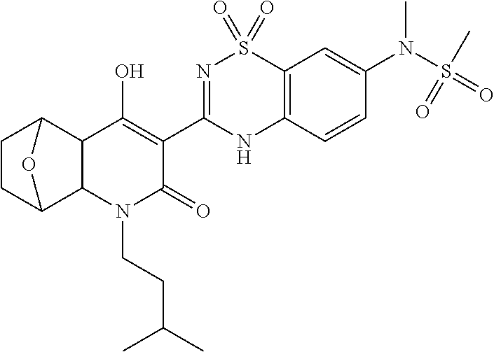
C12C3CCC(C1C(O)=C(C1=NS(=O)(=O)C4=C(N1)C=CC(N(S(=O)(C)=O)C)=C4)C(=O)N2CCC(C)C)O3
